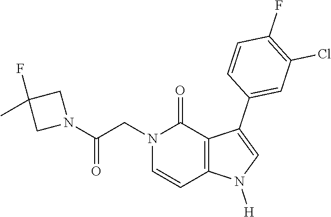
C1(F)=C(Cl)C=C(C2=CN([H])C3=C2C(=O)N(CC(N2CC(F)(C)C2)=O)C=C3)C=C1
